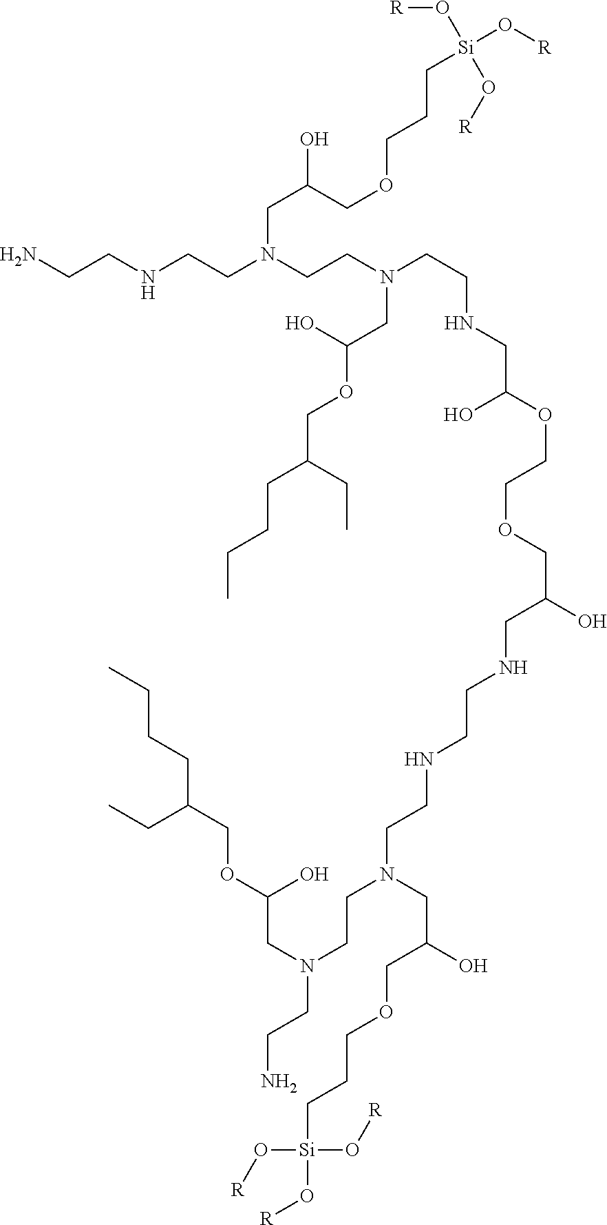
NCCNCCN(CCN(CCNCC(OCCOCC(O)CNCCNCCN(CCN(CCN)CC(OCC(CC)CCCC)O)CC(O)COCCC[Si](O[R])(O[R])O[R])O)CC(OCC(CCCC)CC)O)CC(COCCC[Si](O[R])(O[R])O[R])O
